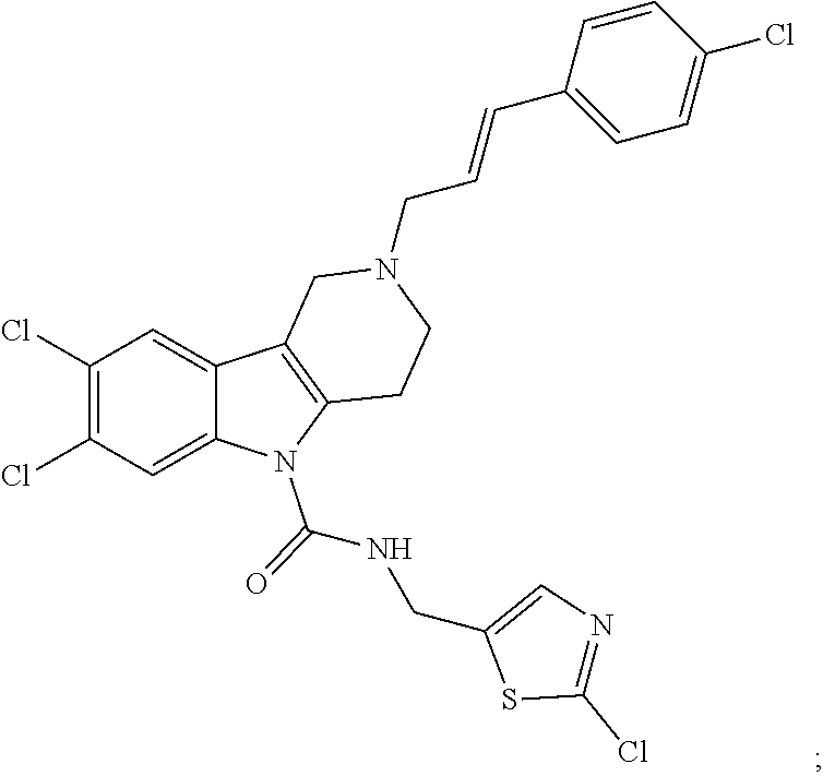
C1(Cl)=C(Cl)C=C2C(=C1)C1=C(N2C(NCC2=CN=C(Cl)S2)=O)CCN(CC=CC2=CC=C(Cl)C=C2)C1
